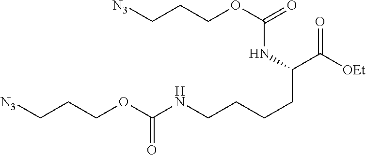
O=C([OEt])C(CCCCNC(OCCC[N3])=O)NC(OCCC[N3])=O
